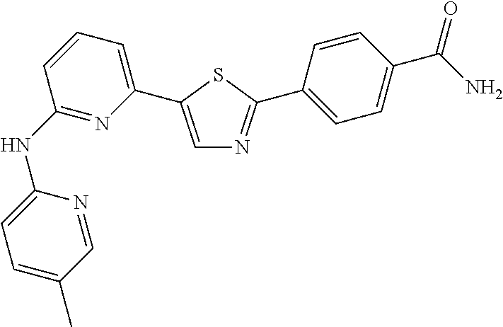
C1(NC2=NC(C3=CN=C(C4=CC=C(C(=O)N)C=C4)S3)=CC=C2)=CC=C(C)C=N1
